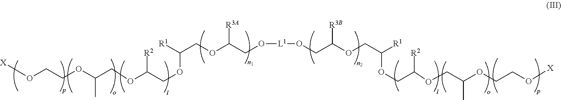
C(OC(COC([R1])COC(CO[L1]OCC(OCC([R1])OCC(OCC(OCCO[X])C)[R2])[R3B])[R3A])[R2])C(C)OCCO[X]
